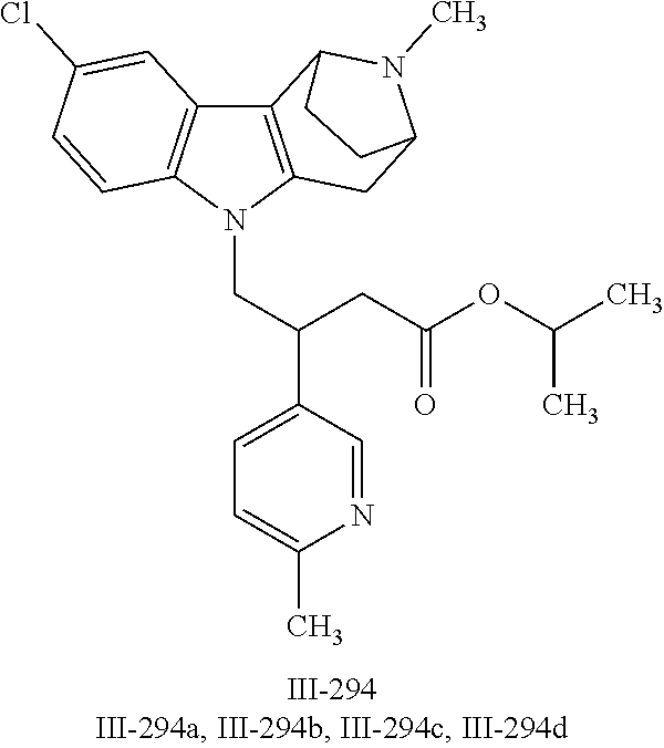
N1(CC(C2=CC=C(C)N=C2)CC(OC(C)C)=O)C2=C(C3=C1C=CC(Cl)=C3)C1N(C)C(C2)CC1
